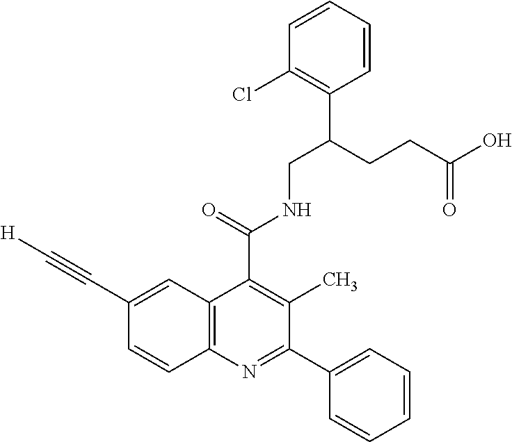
C1=CC(Cl)=C(C(CCC(O)=O)CNC(C2=C(C)C(C3=CC=CC=C3)=NC3=C2C=C(C#C[H])C=C3)=O)C=C1
